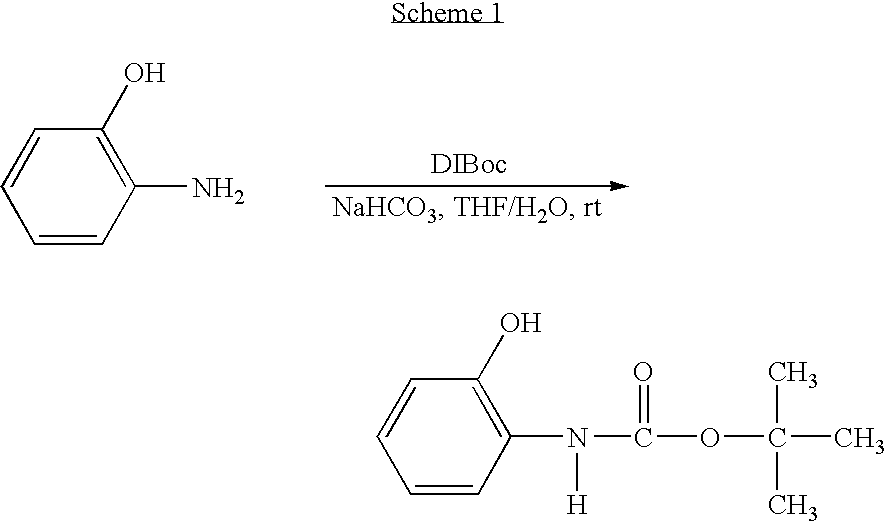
C1=CC(N)=C(O)C=C1.C1=CC(N([H])C(=O)OC(C)(C)C)=C(O)C=C1
